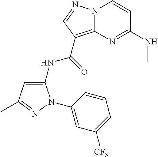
N12C(=C(C(=O)NC3=CC(C)=NN3C3=CC([CF3])=CC=C3)C=N1)N=C(NC)C=C2
